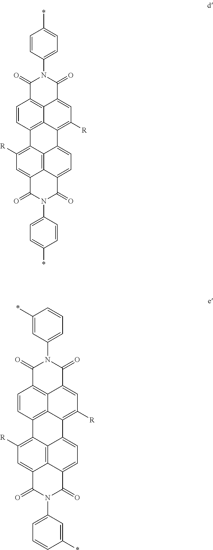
C12=C3C4=CC=C1C(=O)N(C1=CC=C(*)C=C1)C(=O)C2=CC([R])=C3C1=C2C3=C(C=C1)C(=O)N(C1=CC=C(*)C=C1)C(=O)C3=CC([R])=C42.C12=C3C4=CC=C1C(=O)N(C1=CC=CC(*)=C1)C(=O)C2=CC([R])=C3C1=C2C3=C(C=C1)C(=O)N(C1=CC=CC(*)=C1)C(=O)C3=CC([R])=C42
